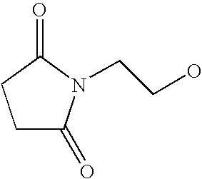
C1C(=O)N(CCO)C(=O)C1
